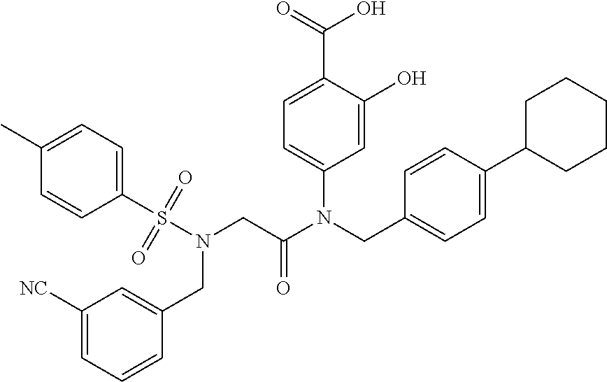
C1=C(O)C(C(=O)O)=CC=C1N(CC1=CC=C(C2CCCCC2)C=C1)C(CN(S(C1=CC=C(C)C=C1)(=O)=O)CC1=CC([NC])=CC=C1)=O
